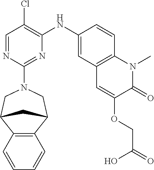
C1=NC(N2CC3C4=C(C(C2)C3)C=CC=C4)=NC(NC2=CC3=C(C=C2)N(C)C(=O)C(OCC(=O)O)=C3)=C1Cl
